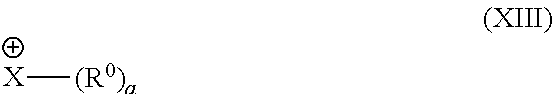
[X][(R0)a]
